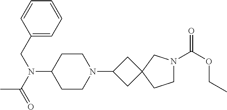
C1CN(C2CC3(C2)CCN(C(OCC)=O)C3)CCC1N(CC1=CC=CC=C1)C(=O)C
